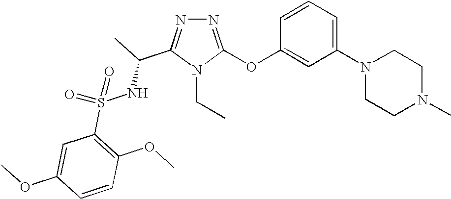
N1=C(OC2=CC(N3CCN(C)CC3)=CC=C2)N(CC)C(C(C)NS(=O)(C2=C(OC)C=CC(OC)=C2)=O)=N1
